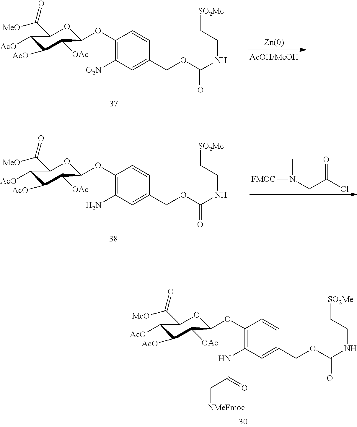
C1(OC2OC(C([MeO])=O)C([AcO])C([AcO])C2[OAc])=C(NC(C[NMeFmoc])=O)C=C(COC(NCC[SO2Me])=O)C=C1.C1(OC2OC(C([MeO])=O)C([AcO])C([AcO])C2[OAc])=C([O2N])C=C(COC(NCC[SO2Me])=O)C=C1.N(CC(Cl)=O)([FMOC])C.C1(OC2OC(C([MeO])=O)C([AcO])C([AcO])C2[OAc])=C(N)C=C(COC(NCC[SO2Me])=O)C=C1
